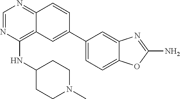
C1=NC(NC2CCN(C)CC2)=C2C(=N1)C=CC(C1=CC=C3C(=C1)N=C(N)O3)=C2
